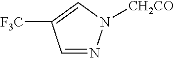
C1=NN([CH2CO])C=C1[F3C]
